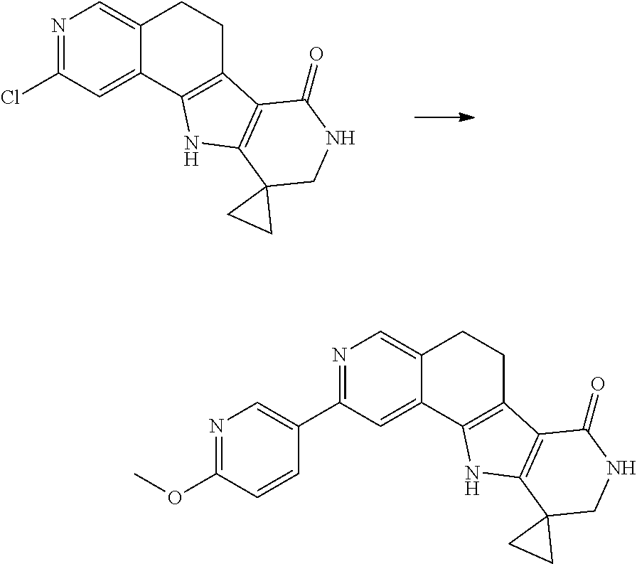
N1=C(Cl)C=C2C(=C1)CCC1=C2NC2=C1C(=O)NCC21CC1.N1=C(C2=CN=C(OC)C=C2)C=C2C(=C1)CCC1=C2NC2=C1C(=O)NCC21CC1
